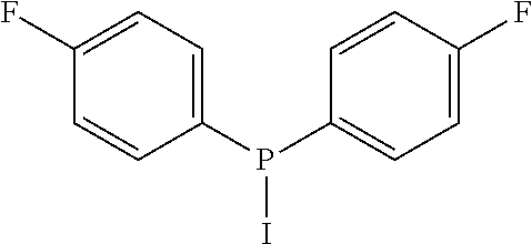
IP(C1=CC=C(F)C=C1)C1=CC=C(F)C=C1
